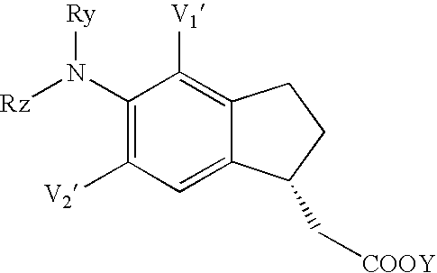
C1(N([Ry])[Rz])=C([V2])C=C2C(=C1[V1])CCC2C[COOY]
